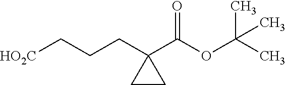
[HO2C]CCCC1(C(OC(C)(C)C)=O)CC1
